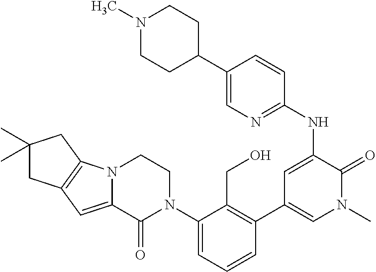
C1(C)(C)CC2=C(C1)N1C(=C2)C(=O)N(C2=CC=CC(C3=CN(C)C(=O)C(NC4=NC=C(C5CCN(C)CC5)C=C4)=C3)=C2CO)CC1
